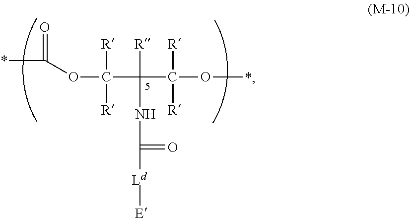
*C(OC(C(C(O*)([R])[R])([R])NC([Ld][E])=O)([R])[R])=O
